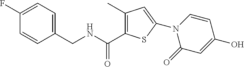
C1(C(NCC2=CC=C(F)C=C2)=O)=C(C)C=C(N2C(=O)C=C(O)C=C2)S1
